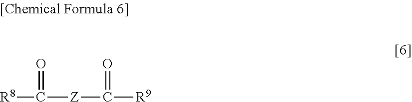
[R8]C([Z]C([R9])=O)=O
